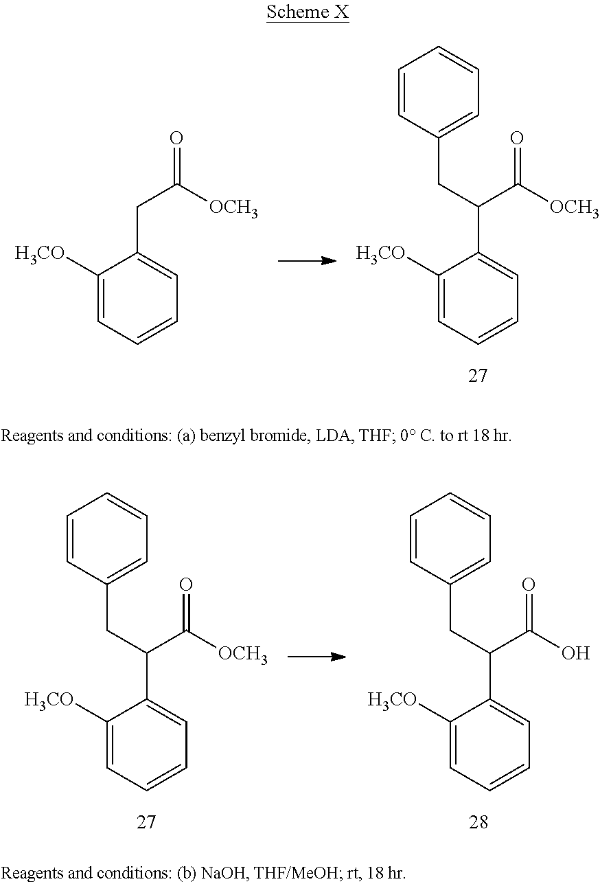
C1([H3CO])=CC=CC=C1CC([OCH3])=O.C1([H3CO])=CC=CC=C1C(C([OCH3])=O)CC1=CC=CC=C1.C1([H3CO])=CC=CC=C1C(C([OCH3])=O)CC1=CC=CC=C1.C1([H3CO])=CC=CC=C1C(C(O)=O)CC1=CC=CC=C1
